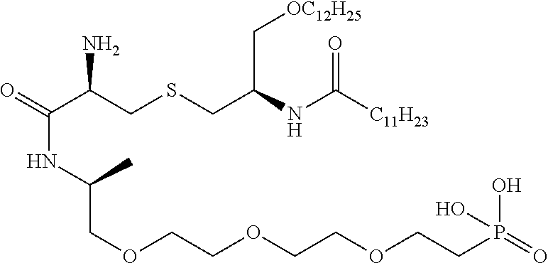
[C11H23]C(NC(CSCC(C(=O)NC(COCCOCCOCCP(=O)(O)O)C)N)C[OC12H25])=O
